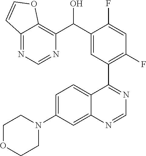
C1=C(N2CCOCC2)C=C2C(=C1)C(C1=C(F)C=C(F)C(C(O)C3=C4C(=NC=N3)C=CO4)=C1)=NC=N2
